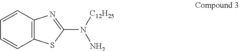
C12=C(C=CC=C1)N=C(N([C12H25])N)S2
